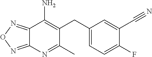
C12=NON=C1N=C(C)C(CC1=CC=C(F)C(C#N)=C1)=C2N
